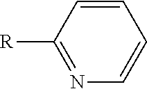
C1=CC([R])=NC=C1
